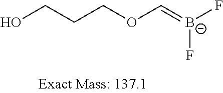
OCCCOC=[B-](F)F
